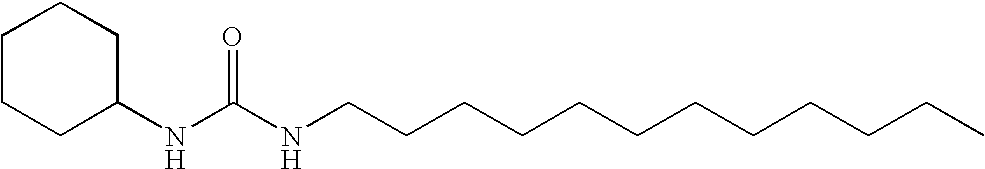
N(C(NCCCCCCCCCCCC)=O)C1CCCCC1
